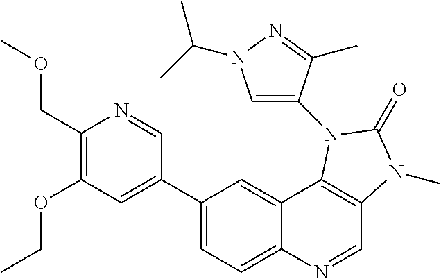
C1(COC)=C(OCC)C=C(C2=CC=C3C(=C2)C2=C(C=N3)N(C)C(=O)N2C2=CN(C(C)C)N=C2C)C=N1
